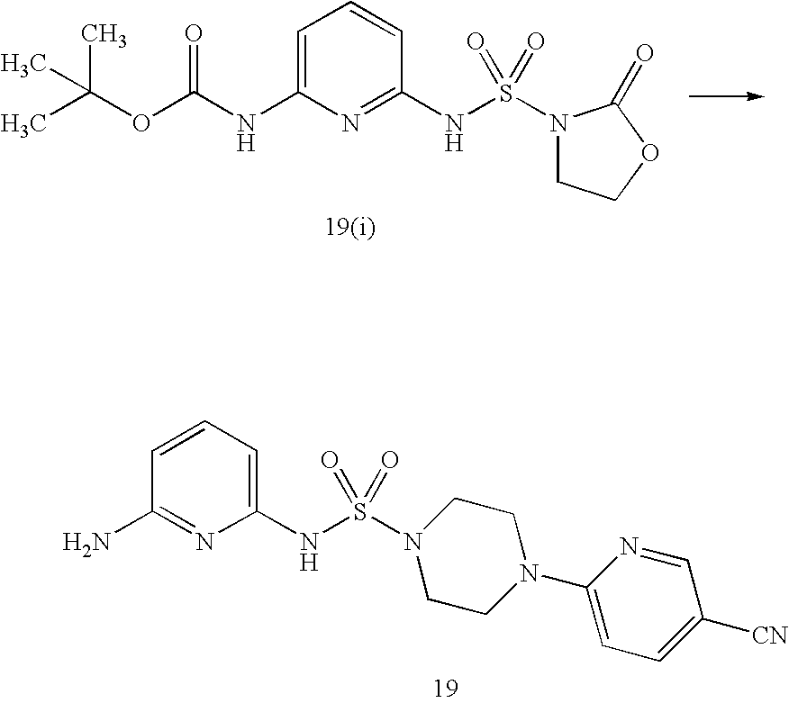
C1=C(NC(=O)OC(C)(C)C)N=C(NS(N2CCOC2=O)(=O)=O)C=C1.C1=CC=C(NS(N2CCN(C3=CC=C([CN])C=N3)CC2)(=O)=O)N=C1N
